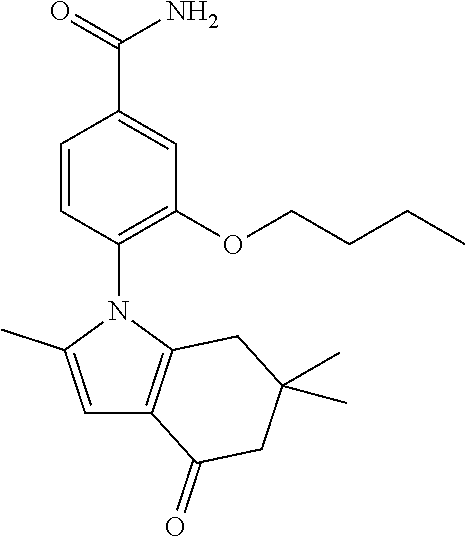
C1=C(C)N(C2=C(OCCCC)C=C(C(N)=O)C=C2)C2=C1C(=O)CC(C)(C)C2
